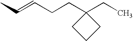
C(=CCCC1(CC)CCC1)C
